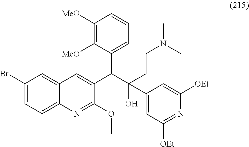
C1(Br)=CC=C2C(=C1)C=C(C(C(O)(CCN(C)C)C1=CC([OEt])=NC([OEt])=C1)C1=CC=CC([MeO])=C1[MeO])C(OC)=N2
